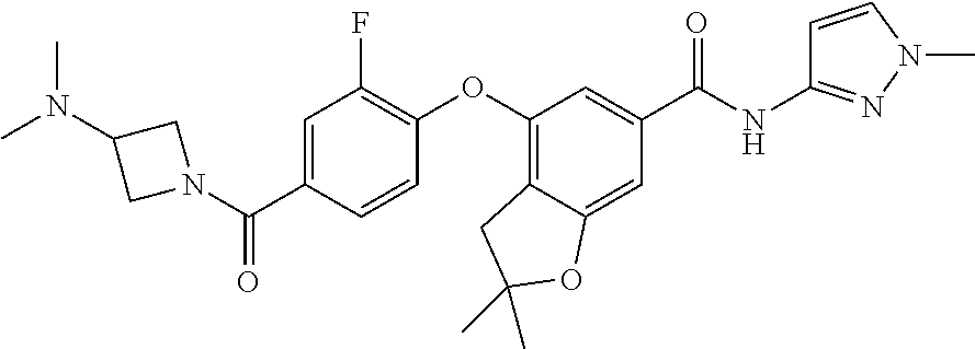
C1=C(C(N2CC(N(C)C)C2)=O)C=CC(OC2=C3C(=CC(C(NC4=NN(C)C=C4)=O)=C2)OC(C)(C)C3)=C1F
